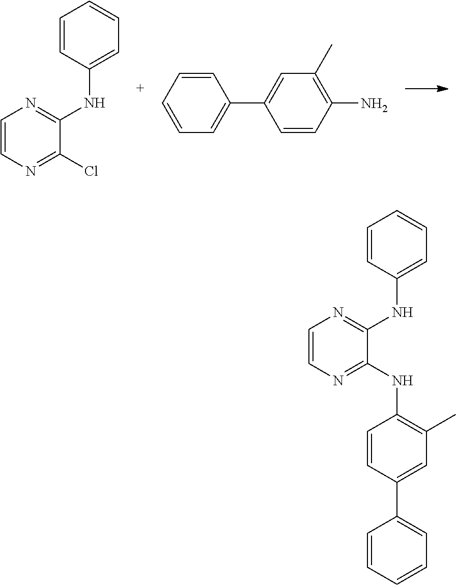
C1=CN=C(Cl)C(NC2=CC=CC=C2)=N1.C1=CC=CC(C2=CC(C)=C(N)C=C2)=C1.C1=CN=C(NC2=C(C)C=C(C3=CC=CC=C3)C=C2)C(NC2=CC=CC=C2)=N1
